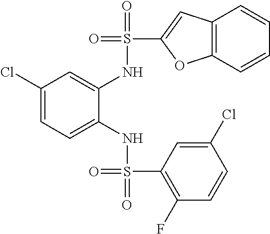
C1(Cl)=CC=C(NS(=O)(=O)C2=C(F)C=CC(Cl)=C2)C(NS(=O)(C2=CC3=C(O2)C=CC=C3)=O)=C1
